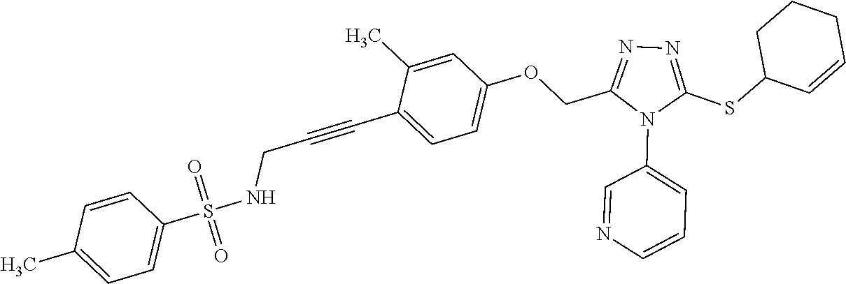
C1=C(C)C(C#CCNS(C2=CC=C(C)C=C2)(=O)=O)=CC=C1OCC1=NN=C(SC2C=CCCC2)N1C1=CC=CN=C1
